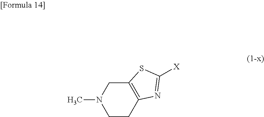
C12=C(CCN(C)C1)N=C([X])S2
